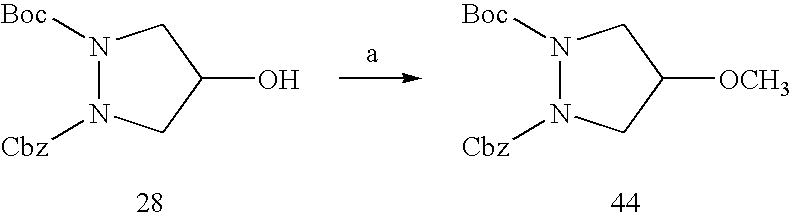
N1([Boc])N([Cbz])CC(O)C1.N1([Boc])N([Cbz])CC([OCH3])C1
